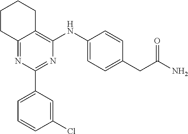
C12=NC(C3=CC=CC(Cl)=C3)=NC(NC3=CC=C(CC(N)=O)C=C3)=C1CCCC2
